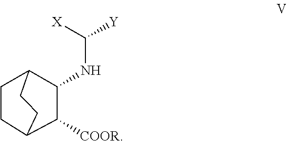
C1CC2C([COOR])C(NC([X])[Y])C1CC2
